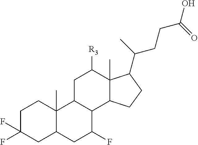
C1C(F)(F)CC2C(C)(C1)C1C(C(F)C2)C2C(C)(C([R3])C1)C(C(C)CCC(O)=O)CC2
